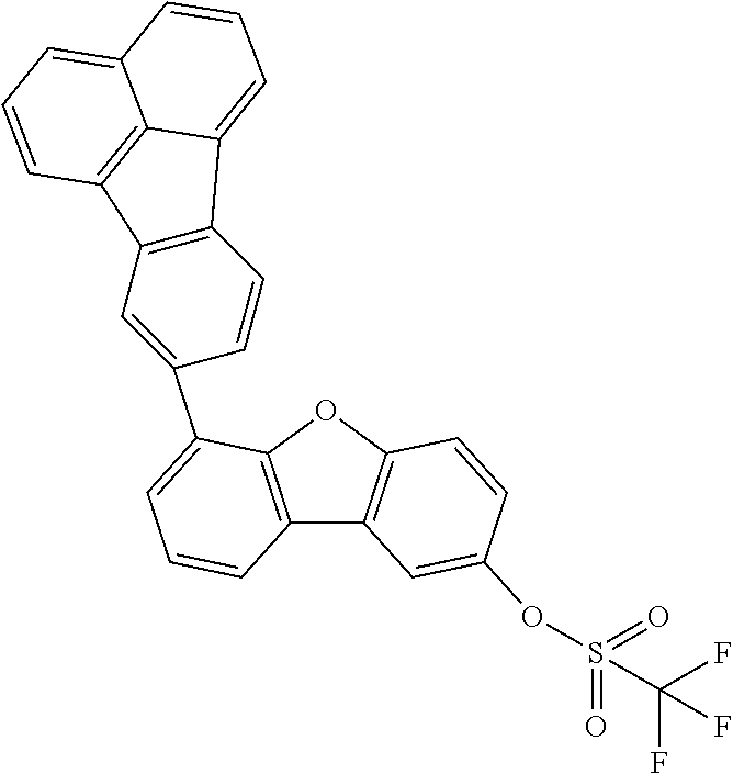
C12=C(OC3=C1C=C(OS(=O)(=O)C(F)(F)F)C=C3)C(C1=CC3=C(C=C1)C1=CC=CC4=CC=CC3=C41)=CC=C2
